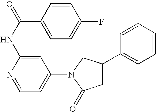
N(C1=CC(N2C(=O)CC(C3=CC=CC=C3)C2)=CC=N1)C(=O)C1=CC=C(F)C=C1
